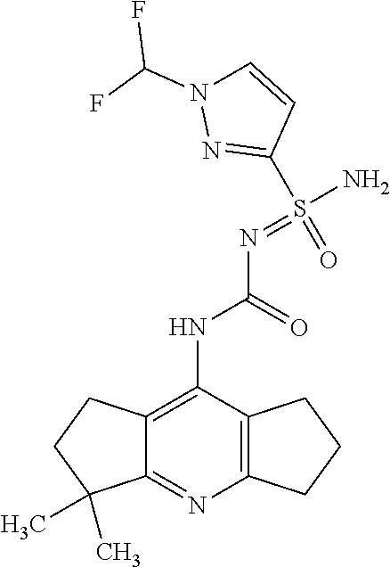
C12=C(NC(N=S(N)(=O)C3=NN(C(F)F)C=C3)=O)C3=C(N=C1C(C)(C)CC2)CCC3
